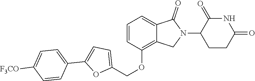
C1=CC(OCC2=CC=C(C3=CC=C([F3CO])C=C3)O2)=C2C(=C1)C(=O)N(C1CCC(=O)NC1=O)C2
